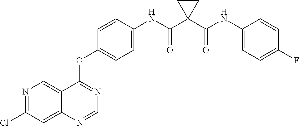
C12=CN=C(Cl)C=C1N=CN=C2OC1=CC=C(NC(C2(C(NC3=CC=C(F)C=C3)=O)CC2)=O)C=C1
